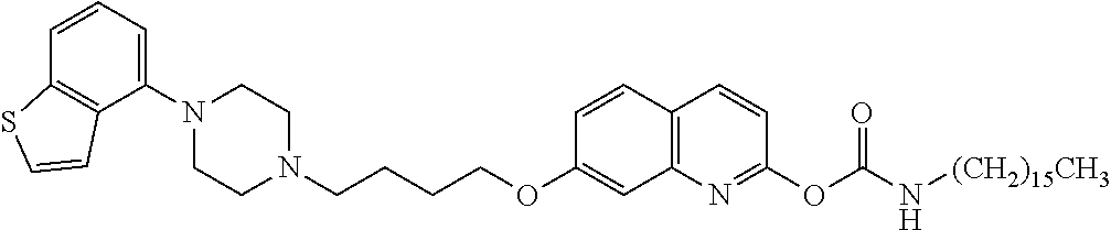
C1N(C2=CC=CC3=C2C=CS3)CCN(CCCCOC2=CC3=C(C=C2)C=CC(OC(N[(CH2)15CH3])=O)=N3)C1
